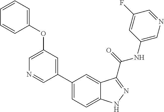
C1(OC2=CC=CC=C2)=CN=CC(C2=CC=C3C(=C2)C(C(NC2=CN=CC(F)=C2)=O)=NN3)=C1
